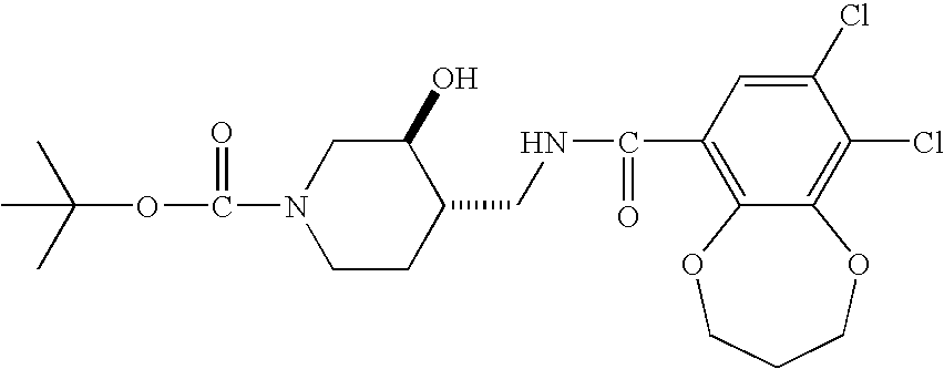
CC(OC(=O)N1CCC(CNC(C2=C3C(=C(Cl)C(Cl)=C2)OCCCO3)=O)C(O)C1)(C)C
